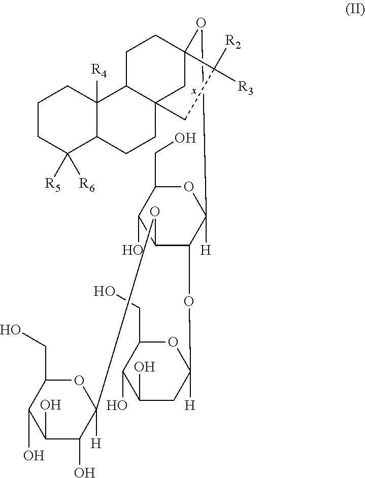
C1CC([R5])([R6])C2C([R4])(C1)C1C3(CC2)CC(OC2([H])OC(CO)C(O)C(OC4([H])OC(CO)C(O)C(O)C4O)C2OC2([H])OC(CO)C(O)C(O)C2)(CC1)C([R3])([R2])C3
